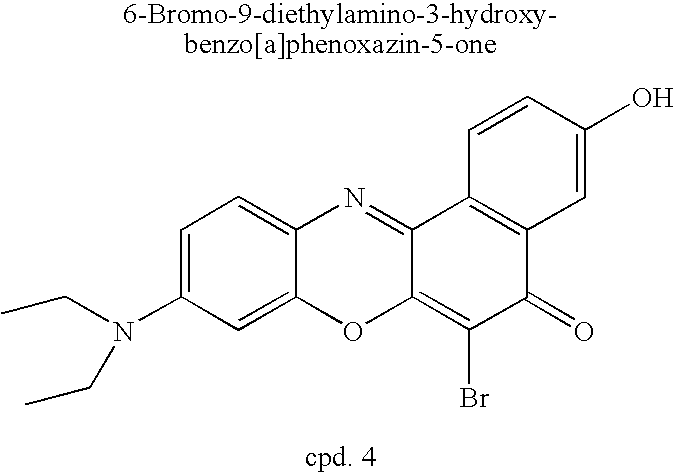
N(C1=CC=C2C(=C1)OC1=C(Br)C(=O)C3=C(C1=N2)C=CC(O)=C3)(CC)CC
